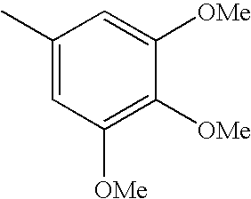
C1([OMe])=C([OMe])C([OMe])=CC(C)=C1
